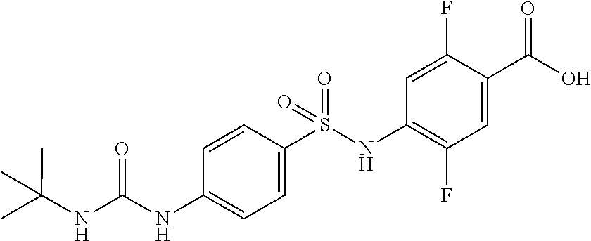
C1=CC(S(NC2=C(F)C=C(C(O)=O)C(F)=C2)(=O)=O)=CC=C1NC(NC(C)(C)C)=O
